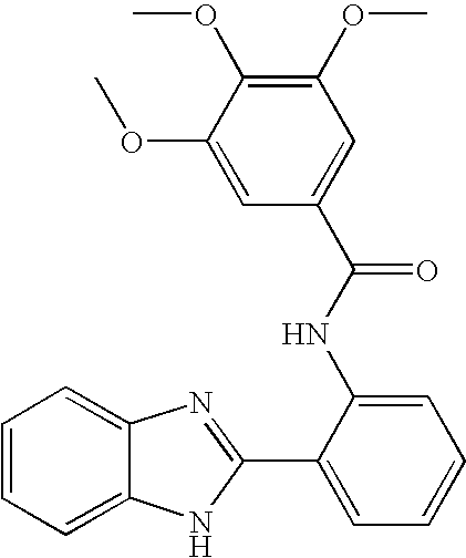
C12=CC=CC=C1N=C(C1=CC=CC=C1NC(=O)C1=CC(OC)=C(OC)C(OC)=C1)N2
